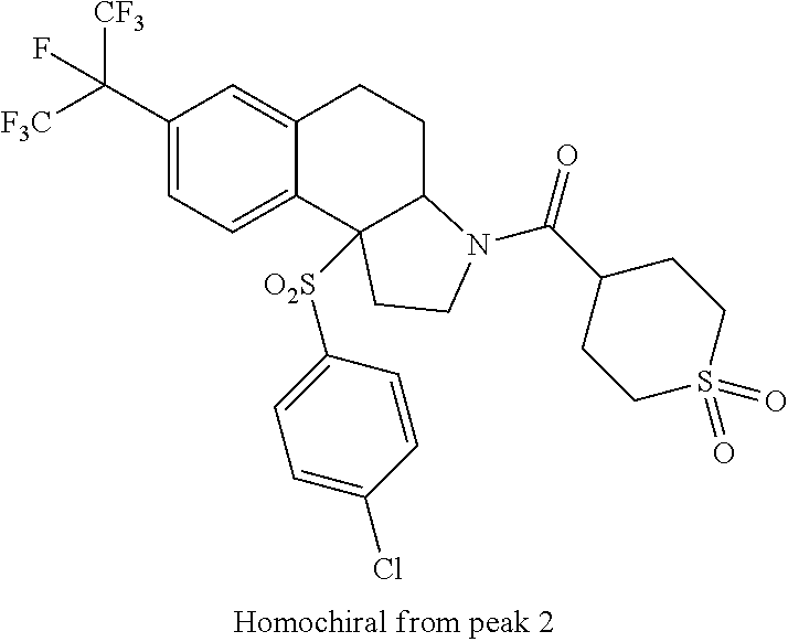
C1(C([F3C])([CF3])F)=CC=C2C(=C1)CCC1C2([O2S]C2=CC=C(Cl)C=C2)CCN1C(C1CCS(=O)(=O)CC1)=O
